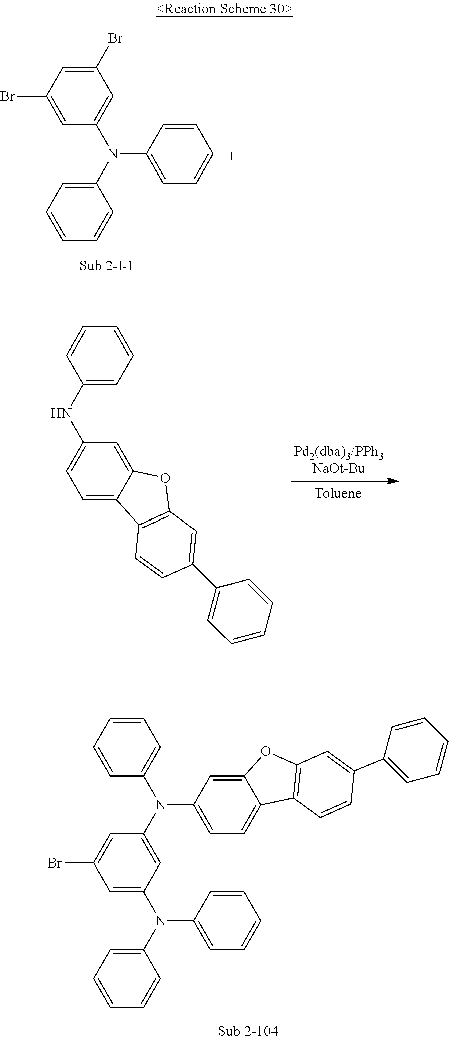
C1=CC=C(NC2=CC=C3C(=C2)OC2=C3C=CC(C3=CC=CC=C3)=C2)C=C1.C1=C(N(C2=CC=CC=C2)C2=CC(Br)=CC(Br)=C2)C=CC=C1.C1=C(Br)C=C(N(C2=CC=CC=C2)C2=CC=CC=C2)C=C1N(C1=CC=C2C(=C1)OC1=C2C=CC(C2=CC=CC=C2)=C1)C1=CC=CC=C1
